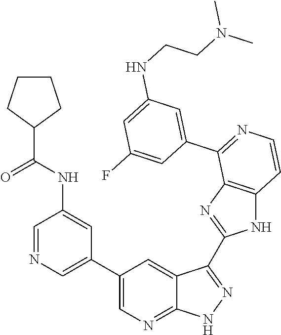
C1=NC=C(C2=CN=C3C(=C2)C(C2=NC4=C(N2)C=CN=C4C2=CC(NCCN(C)C)=CC(F)=C2)=NN3)C=C1NC(C1CCCC1)=O
